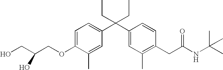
C1=C(OCC(CO)O)C(C)=CC(C(C2=CC(C)=C(CC(NC(C)(C)C)=O)C=C2)(CC)CC)=C1
